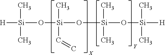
[H][Si](C)(C)O[Si](C)(C=C)O[Si](C)(C)O[Si](C)(C)[H]
